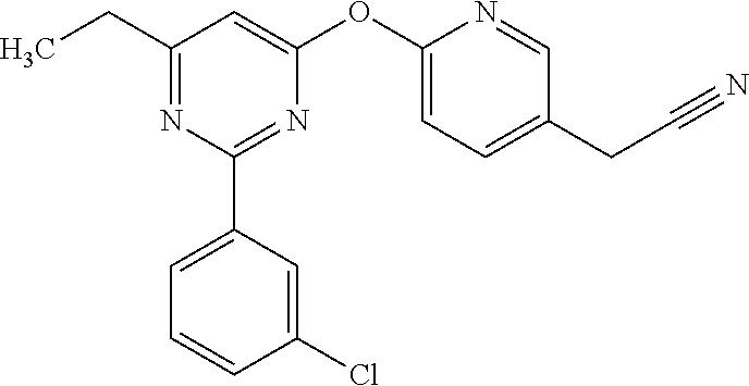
C1(OC2=CC(CC)=NC(C3=CC=CC(Cl)=C3)=N2)=CC=C(CC#N)C=N1
